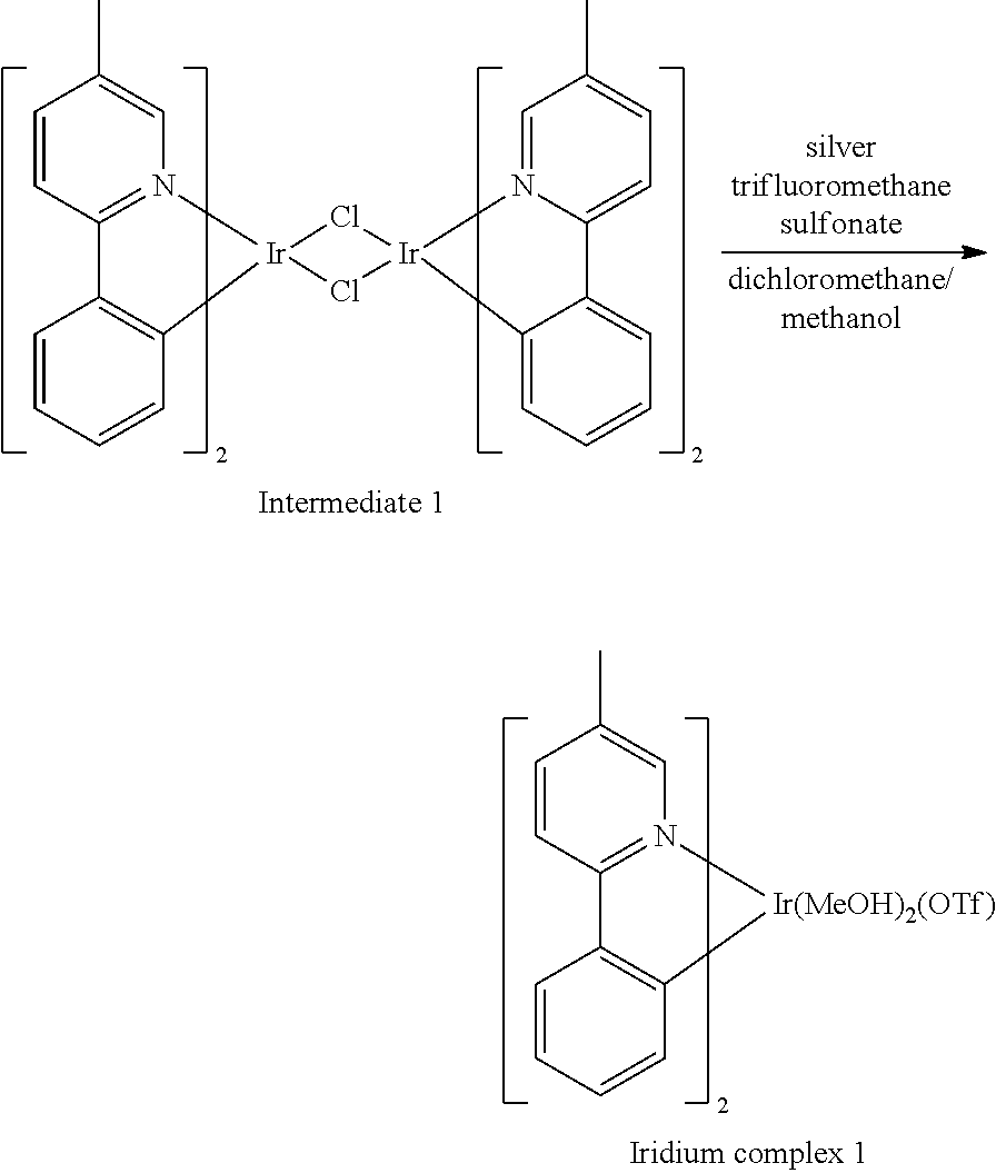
C1=CC2=N(C=C1C)[Ir]1(C3=C2C=CC=C3)Cl[Ir]2(N3=CC(C)=CC=C3C3=CC=CC=C32)Cl1.C1=CC2=N(C=C1C)[Ir(MeOH)2(OTf)]C1=C2C=CC=C1
